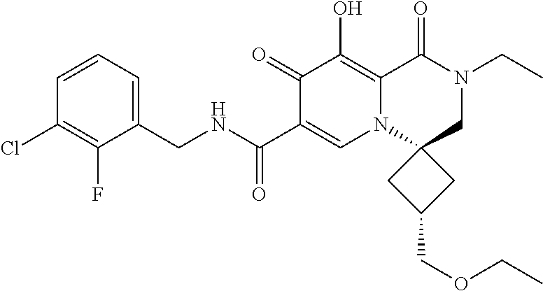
C1(CNC(=O)C2=CN3C(=C(O)C2=O)C(=O)N(CC)CC32CC(COCC)C2)=CC=CC(Cl)=C1F
